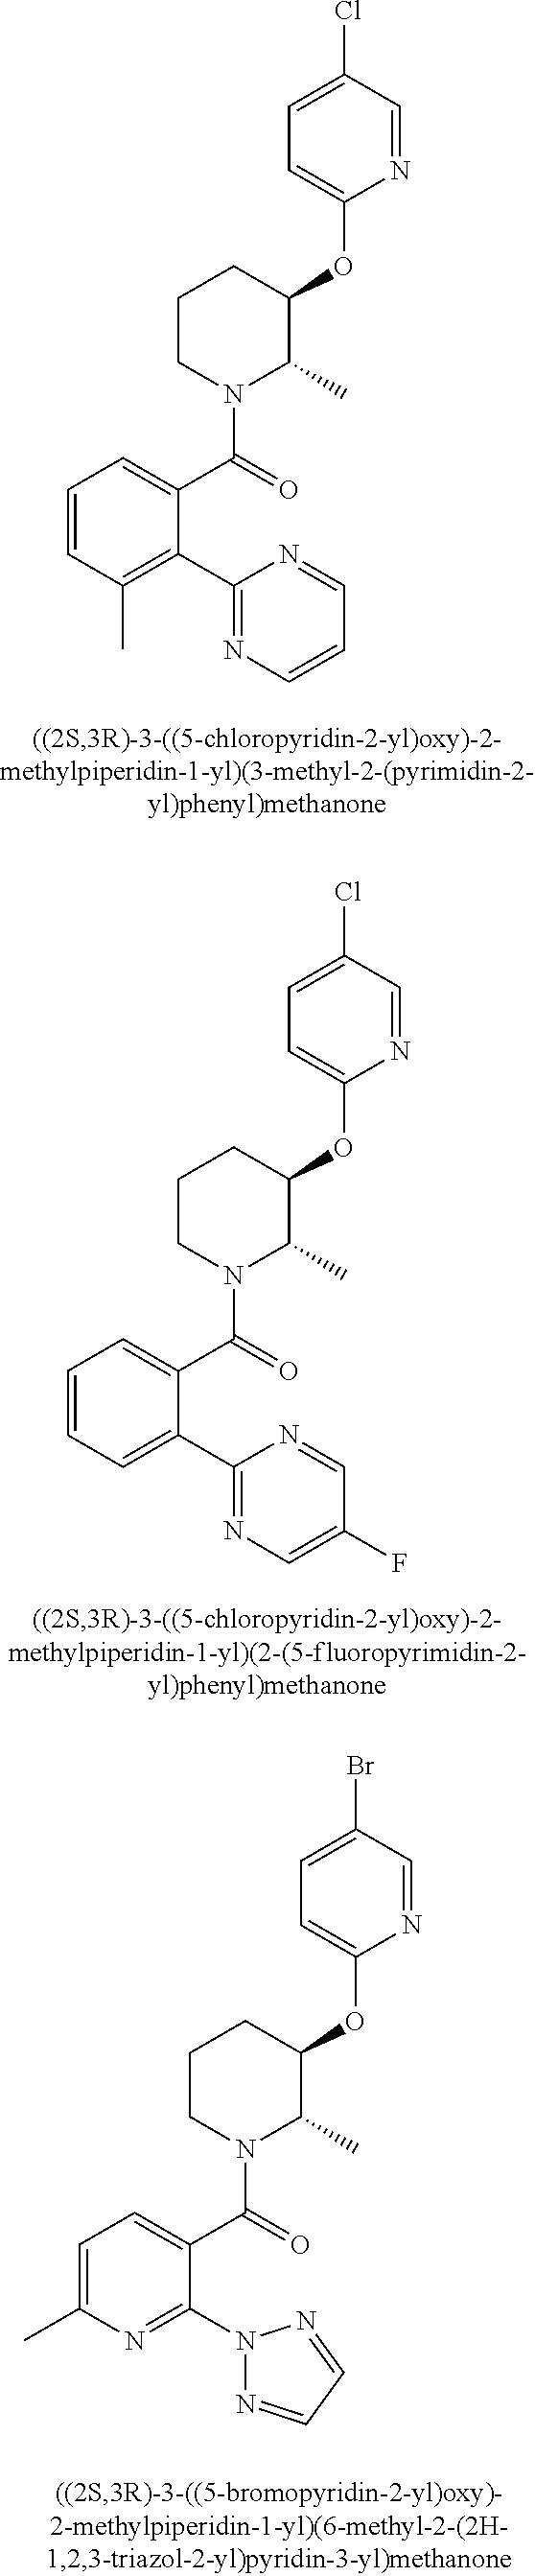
C1(OC2CCCN(C(C3=CC=CC(C)=C3C3=NC=CC=N3)=O)C2C)=CC=C(Cl)C=N1.C1(OC2CCCN(C(C3=CC=CC=C3C3=NC=C(F)C=N3)=O)C2C)=CC=C(Cl)C=N1.C1(OC2CCCN(C(C3=CC=C(C)N=C3N3N=CC=N3)=O)C2C)=CC=C(Br)C=N1
